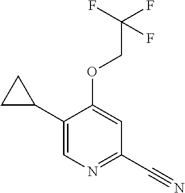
C1(C2CC2)=CN=C(C#N)C=C1OCC(F)(F)F
